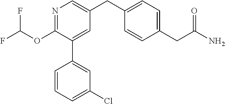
N1=C(OC(F)F)C(C2=CC(Cl)=CC=C2)=CC(CC2=CC=C(CC(N)=O)C=C2)=C1
